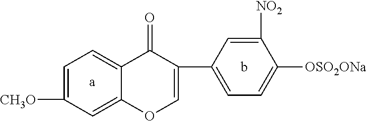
C1=C([CH3O])C=C2C(=C1)C(=O)C(C1=CC=C([OSO2ONa])C([NO2])=C1)=CO2.[a].b
